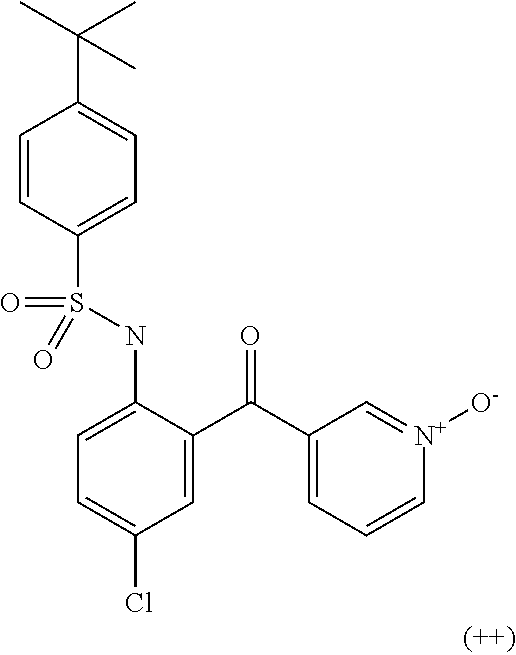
C1=CC(S(NC2=CC=C(Cl)C=C2C(C2=CC=C[N+]([O-])=C2)=O)(=O)=O)=CC=C1C(C)(C)C
